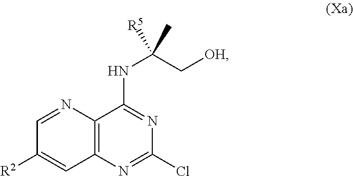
N(C(C[OH])(C)[R5])C1=NC(Cl)=NC2=C1N=CC([R2])=C2
